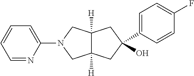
C1(N2CC3([H])C([H])(C2)CC(O)(C2=CC=C(F)C=C2)C3)=CC=CC=N1
